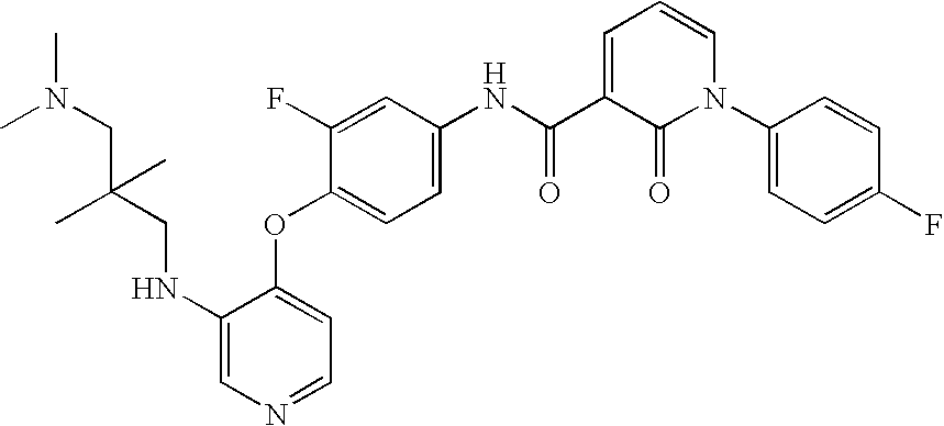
C1(F)=CC(NC(=O)C2=CC=CN(C3=CC=C(F)C=C3)C2=O)=CC=C1OC1=CC=NC=C1NCC(CN(C)C)(C)C
